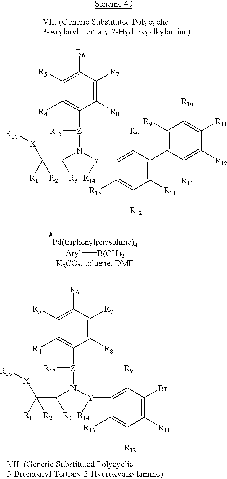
C1([R5])=C([R6])C([R7])=C([R8])C([Z]([R15])N([Y](C2=C([R9])C(C3=C([R9])C([R10])=C([R11])C([R12])=C3[R13])=C([R11])C([R12])=C2[R13])[R14])C([R3])C([R2])([R1])[X][R16])=C1[R4].C1([R5])=C([R6])C([R7])=C([R8])C([Z]([R15])N([Y](C2=C([R9])C(Br)=C([R11])C([R12])=C2[R13])[R14])C([R3])C([R2])([R1])[X][R16])=C1[R4].[Aryl][B(OH)2]
